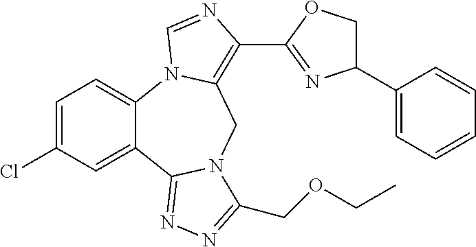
C1=C(Cl)C=C2C(=C1)N1C(=C(C3=NC(C4=CC=CC=C4)CO3)N=C1)CN1C2=NN=C1COCC
